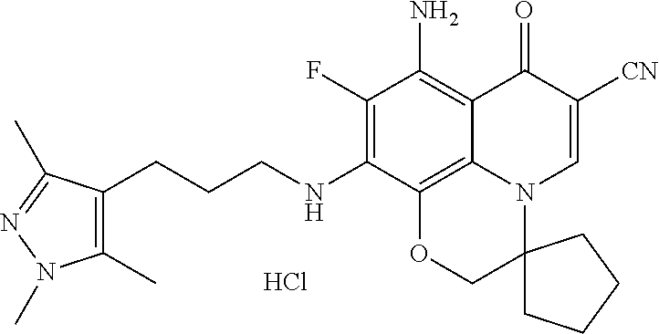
Cl.C(CCNC1=C(F)C(N)=C2C3=C1OCC1(N3C=C([CN])C2=O)CCCC1)C1=C(C)N(C)N=C1C
